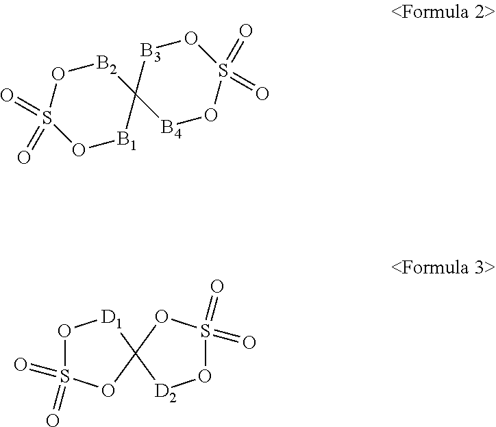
S1(=O)(=O)O[B1]C2([B2]O1)[B4]OS(=O)(=O)O[B3]2.O1S(=O)(=O)OC2([D1]1)[D2]OS(=O)(=O)O2
